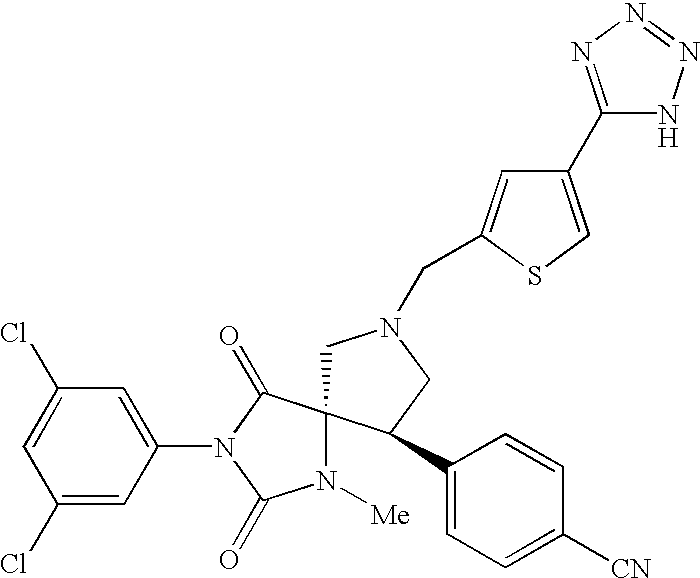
C1(Cl)=CC(N2C(=O)C3(N([Me])C2=O)CN(CC2=CC(C4=NN=NN4)=CS2)CC3C2=CC=C([CN])C=C2)=CC(Cl)=C1
